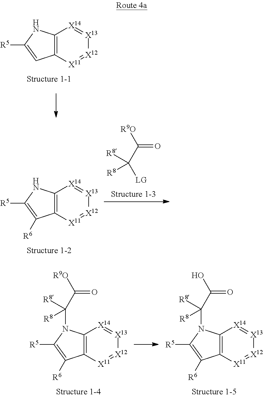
C12=C([X11]=[X12][X13]=[X14]1)C=C([R5])N2.C12=C([X11]=[X12][X13]=[X14]1)C([R6])=C([R5])N2.[R9O]C(C([LG])([R8])[R8])=O.C12=C([X11]=[X12][X13]=[X14]1)C([R6])=C([R5])N2C(C([R9O])=O)([R8])[R8].C12=C([X11]=[X12][X13]=[X14]1)C([R6])=C([R5])N2C(C(O)=O)([R8])[R8]
